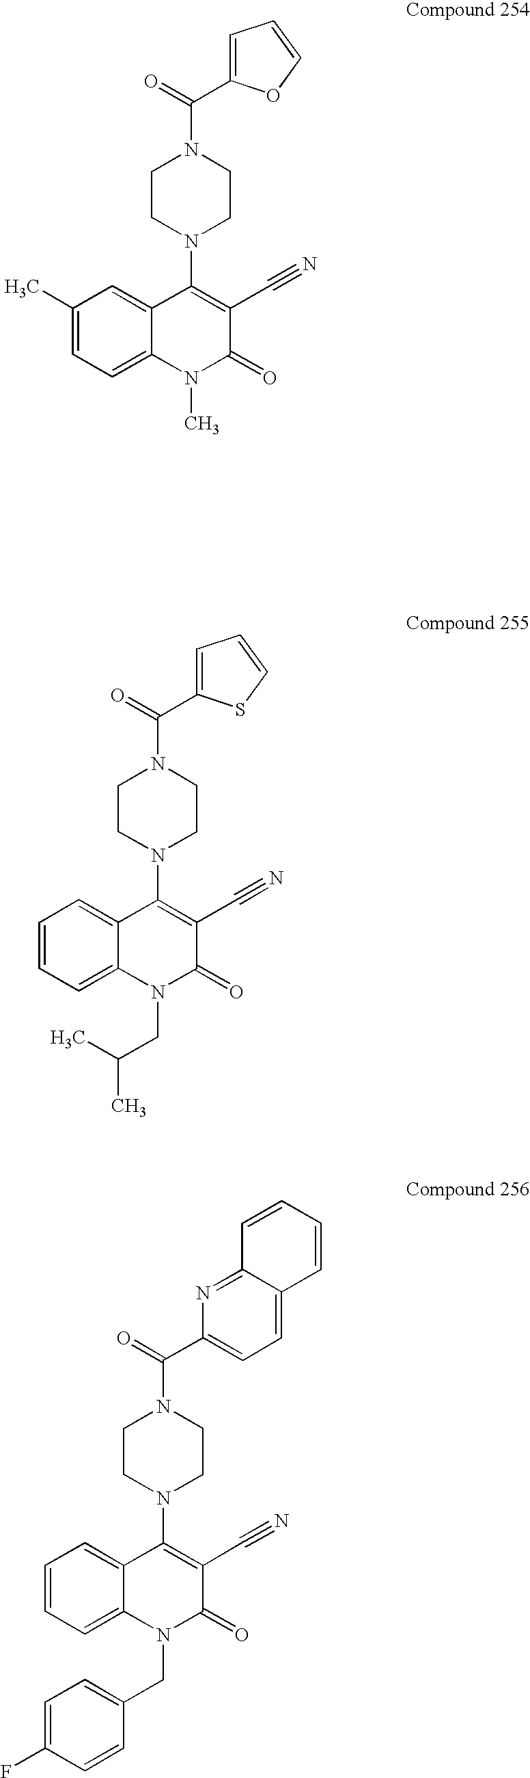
C1=C(C(=O)N2CCN(C3=C(C#N)C(=O)N(C)C4=CC=C(C)C=C34)CC2)OC=C1.C1=C(C(=O)N2CCN(C3=C(C#N)C(=O)N(CC(C)C)C4=CC=CC=C34)CC2)SC=C1.C(=O)(N1CCN(C2=C(C#N)C(=O)N(CC3=CC=C(F)C=C3)C3=CC=CC=C23)CC1)C1=CC=C2C(=N1)C=CC=C2
